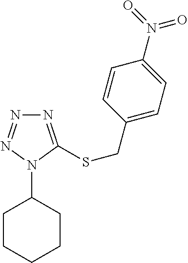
C1CCCCC1N1C(SCC2=CC=C(N(=O)=O)C=C2)=NN=N1
